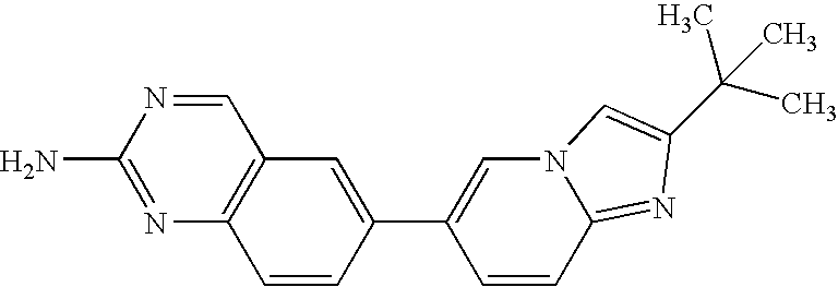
C1=NC(N)=NC2=C1C=C(C1=CN3C(=NC(C(C)(C)C)=C3)C=C1)C=C2
